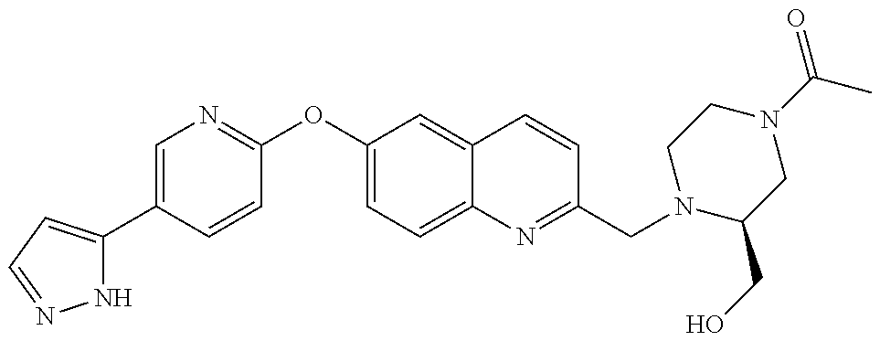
N1C(C2=CN=C(OC3=CC=C4C(=C3)C=CC(CN3C(CO)CN(C(C)=O)CC3)=N4)C=C2)=CC=N1
